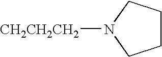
N1([CH2CH2CH2])CCCC1
